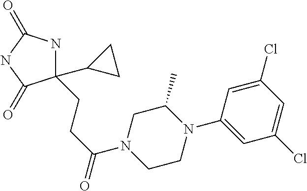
C1(C2CC2)(CCC(=O)N2CCN(C3=CC(Cl)=CC(Cl)=C3)C(C)C2)NC(=O)NC1=O
